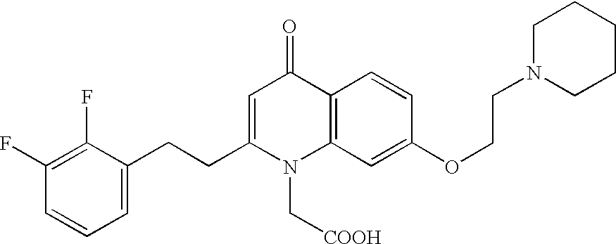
C1(F)=C(F)C(CCC2=CC(=O)C3=C(N2C[COOH])C=C(OCCN2CCCCC2)C=C3)=CC=C1
